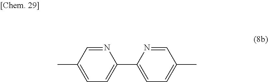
C1=C(C)C=NC(C2=CC=C(C)C=N2)=C1
